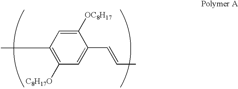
C1([OC8H17])=CC(C)=C([C8H17O])C=C1C=CC
